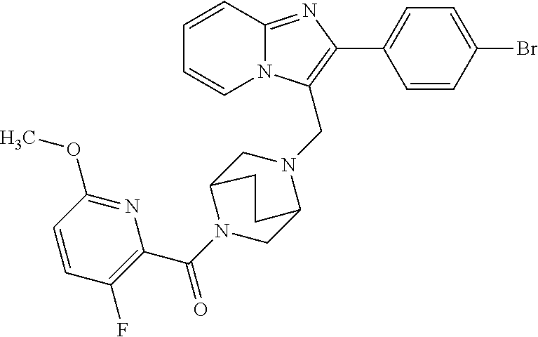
C1=CC2=NC(C3=CC=C(Br)C=C3)=C(CN3CC4N(C(C5=C(F)C=CC(OC)=N5)=O)CC3CC4)N2C=C1
